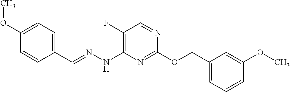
C1(OC)=CC=C(C=NNC2=C(F)C=NC(OCC3=CC=CC(OC)=C3)=N2)C=C1
